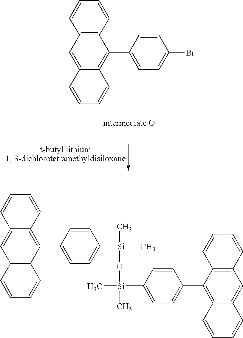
C1=C2C(=C(C3=CC=C(Br)C=C3)C3=C1C=CC=C3)C=CC=C2.C[Si](O[Si](C)(C)C1=CC=C(C2=C3C(=CC4=C2C=CC=C4)C=CC=C3)C=C1)(C)C1=CC=C(C2=C3C(=CC4=C2C=CC=C4)C=CC=C3)C=C1
